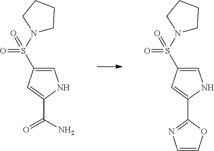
C1=C(S(N2CCCC2)(=O)=O)C=C(C(=O)N)N1.C1=C(S(N2CCCC2)(=O)=O)C=C(C2=NC=CO2)N1
